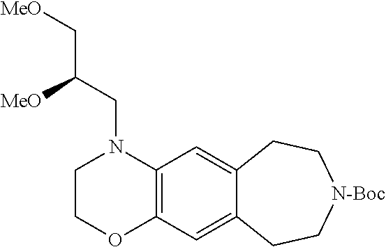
C1COC2=C(N1CC(C[MeO])[MeO])C=C1C(=C2)CC[N-Boc]CC1
